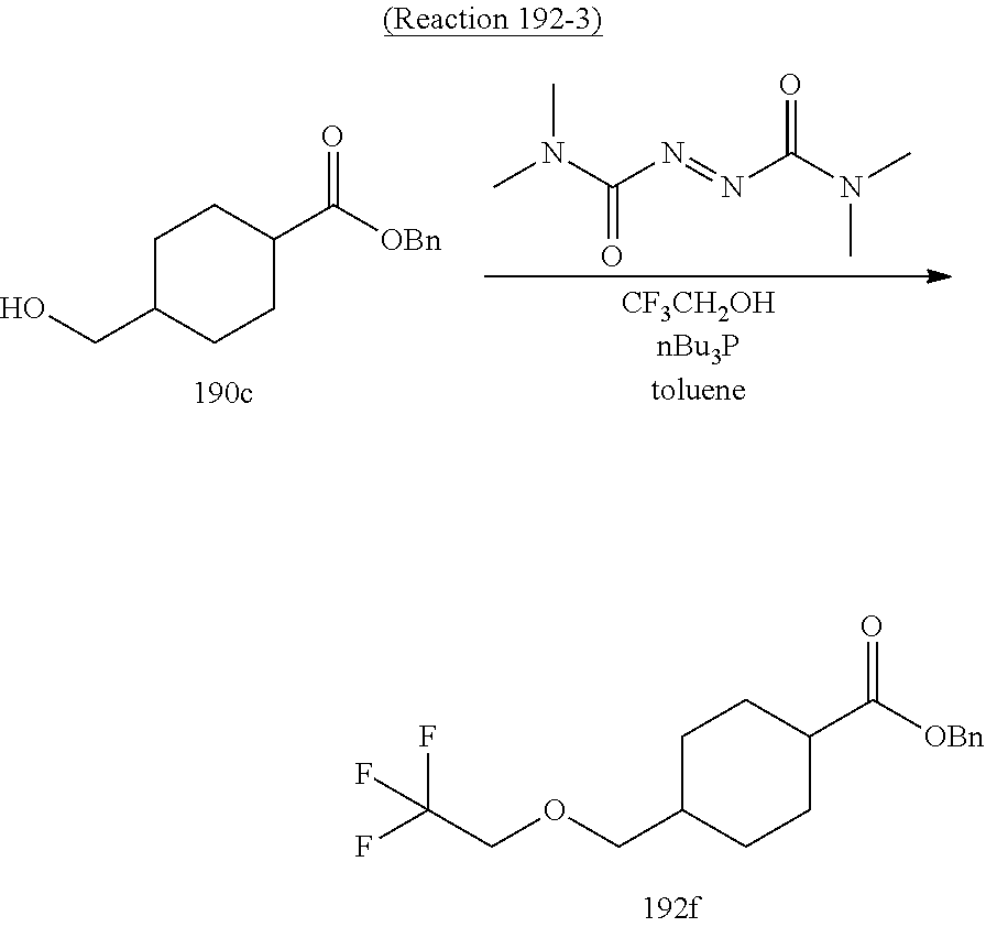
C1C(COCC(F)(F)F)CCC(C([OBn])=O)C1.C1C(CO)CCC(C([OBn])=O)C1.CN(C(N=NC(N(C)C)=O)=O)C
